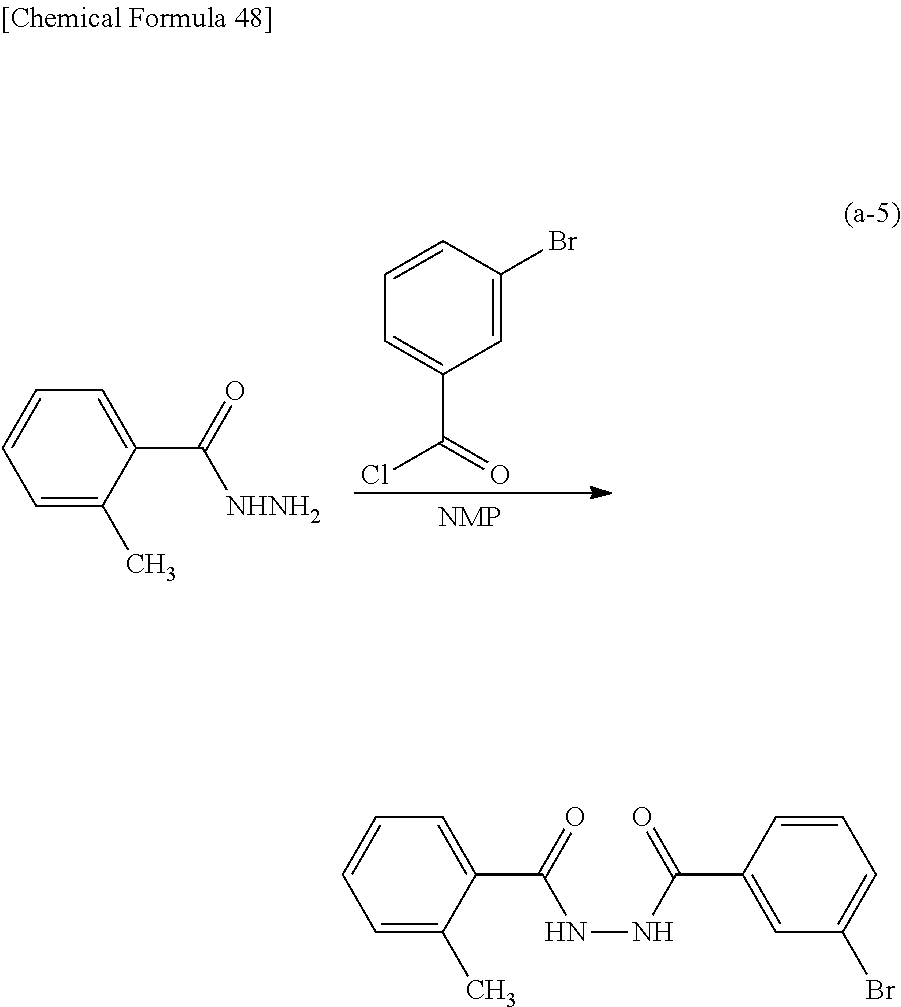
C1=C(C)C(C(=O)[NHNH2])=CC=C1.C1=CC(Br)=CC(C(=O)Cl)=C1.C1=C(C)C(C(=O)NNC(C2=CC(Br)=CC=C2)=O)=CC=C1
